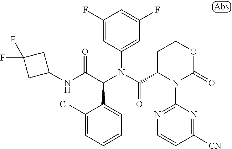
C1(F)=CC(N(C(=O)C2N(C3=NC=CC([CN])=N3)C(=O)OCC2)C(C(NC2CC(F)(F)C2)=O)C2=CC=CC=C2Cl)=CC(F)=C1
